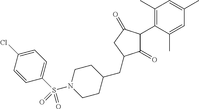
C1(=O)C(C2=C(C)C=C(C)C=C2C)C(=O)CC1CC1CCN(S(C2=CC=C(Cl)C=C2)(=O)=O)CC1
